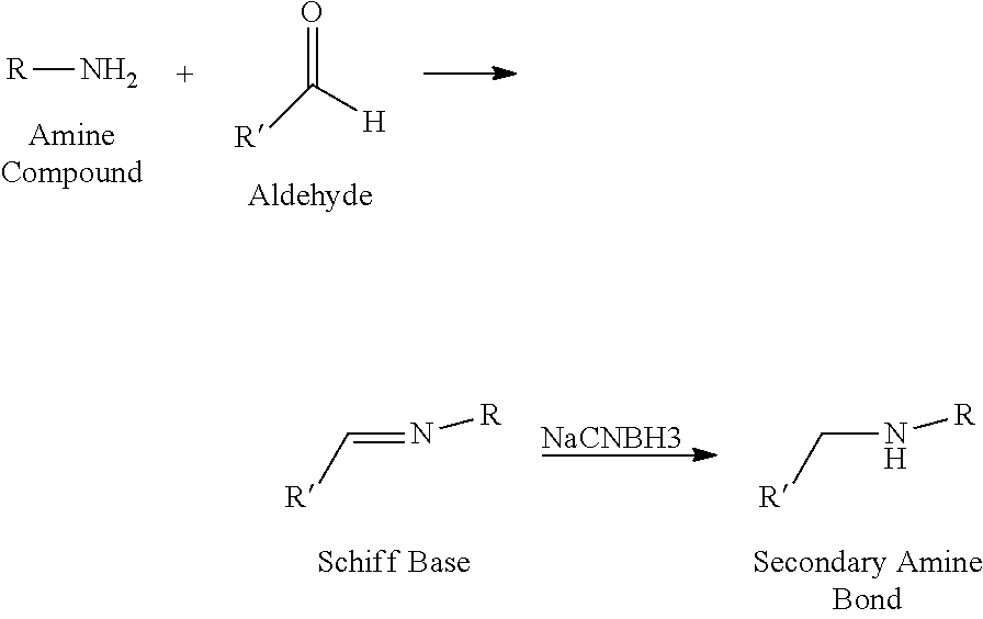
N[R].[H]C([R])=O.[NaCNBH3].N(C[R])[R].N(=C[R])[R]
